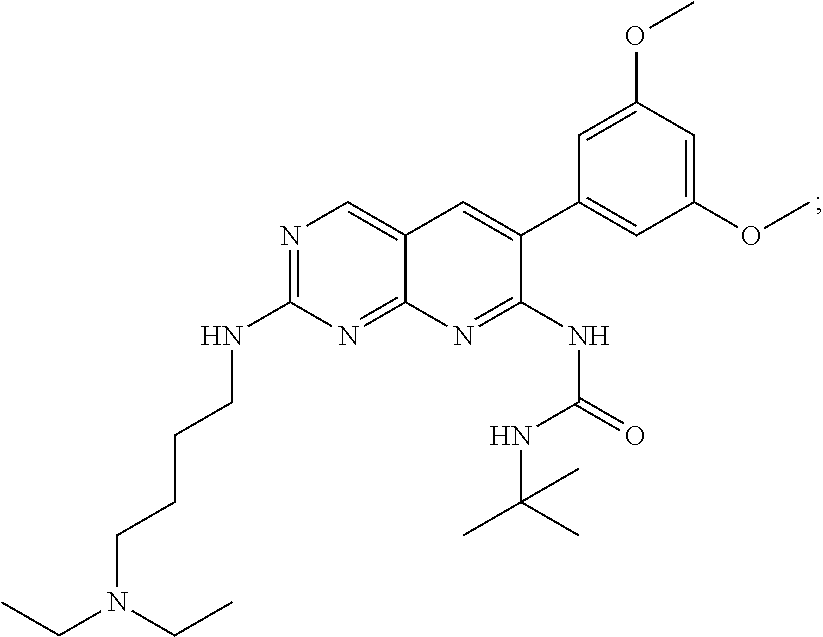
C1=C(OC)C=C(OC)C=C1C1=CC2=CN=C(NCCCCN(CC)CC)N=C2N=C1NC(NC(C)(C)C)=O
